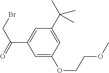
C1=C(C(C)(C)C)C=C(C(CBr)=O)C=C1OCCOC
